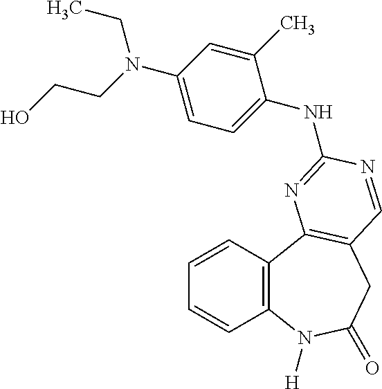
C1=CC2=C(C=C1)N([H])C(=O)CC1=C2N=C(NC2=CC=C(N(CCO)CC)C=C2C)N=C1
